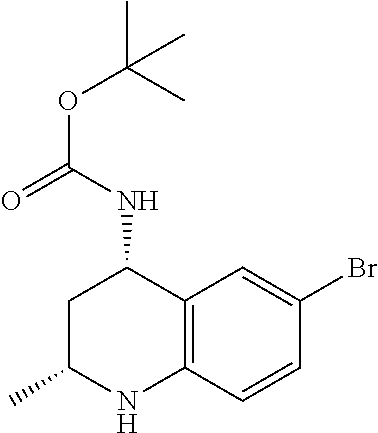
N(C1CC(C)NC2=C1C=C(Br)C=C2)C(=O)OC(C)(C)C
